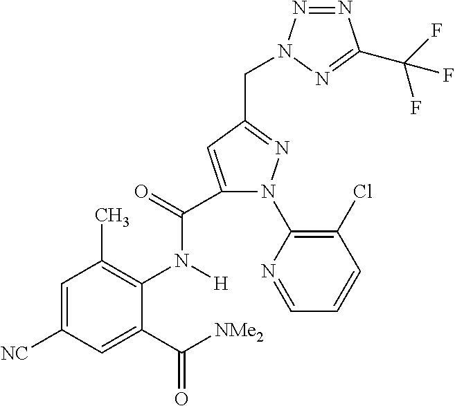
C1=C([NC])C=C(C(=O)[NMe2])C(N([H])C(=O)C2=CC(CN3N=NC(C(F)(F)F)=N3)=NN2C2=C(Cl)C=CC=N2)=C1C
